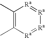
C1(C)=C(C)[Ra]=[Ra][Ra]=[Ra]1
